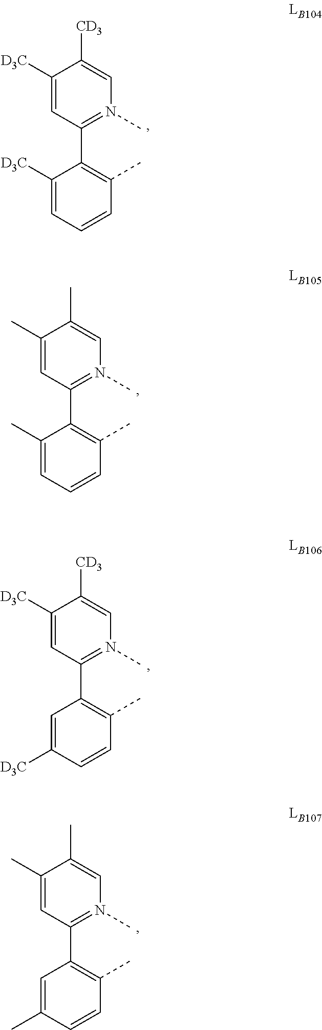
C1(C)=CC(C2=C(C)C=CC=C2C)=N(C)C=C1C.C1([D3C])=CC(C2=C(C)C=CC([D3C])=C2)=N(C)C=C1[CD3].C1(C)=CC(C2=C(C)C=CC(C)=C2)=N(C)C=C1C.C1([D3C])=CC(C2=C(C)C=CC=C2[D3C])=N(C)C=C1[CD3]
